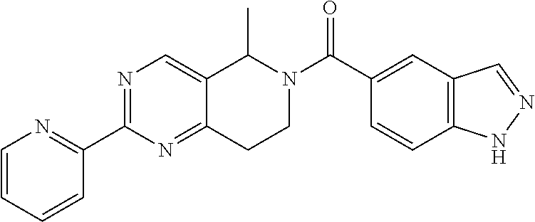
C1=CC=CC(C2=NC=C3C(=N2)CCN(C(C2=CC4=C(C=C2)NN=C4)=O)C3C)=N1
